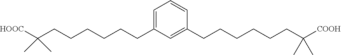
C1=C(CCCCCCC([HOOC])(C)C)C=C(CCCCCCC([COOH])(C)C)C=C1
